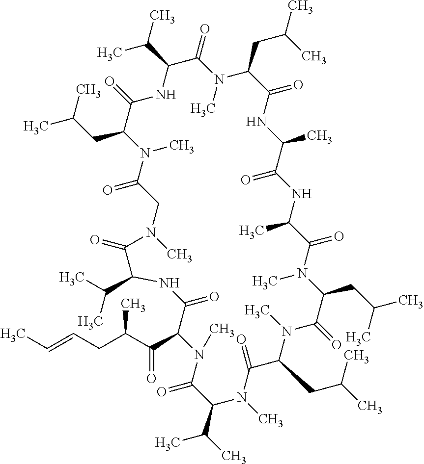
C(C(C)C)C1C(=O)NC(C)C(=O)NC(C)C(=O)N(C)C(CC(C)C)C(=O)N(C)C(CC(C)C)C(=O)N(C)C(C(C)C)C(=O)N(C)C(C(=O)C(CC=CC)C)C(=O)NC(C(C)C)C(=O)N(C)CC(=O)N(C)C(CC(C)C)C(=O)NC(C(C)C)C(=O)N1C
